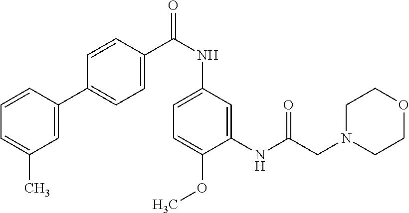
C1=C(C2=CC=C(C(NC3=CC=C(OC)C(NC(CN4CCOCC4)=O)=C3)=O)C=C2)C=CC=C1C
